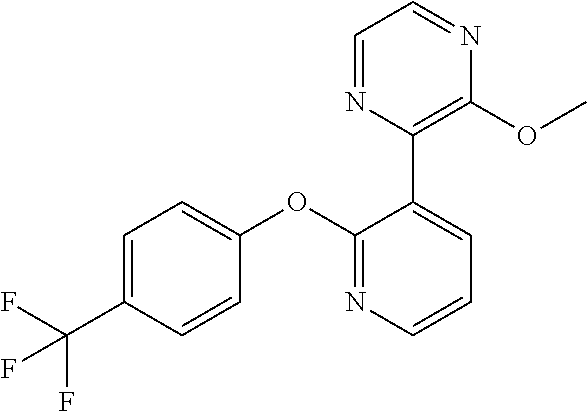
C1=C(C(F)(F)F)C=CC(OC2=NC=CC=C2C2=C(OC)N=CC=N2)=C1
